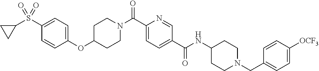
N(C(C1=CC=C(C(=O)N2CCC(OC3=CC=C(S(C4CC4)(=O)=O)C=C3)CC2)N=C1)=O)C1CCN(CC2=CC=C([OCF3])C=C2)CC1
